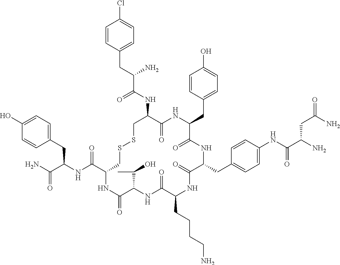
C1=C(O)C=CC(CC(NC(C2CSSCC(NC(C(CC3=CC=C(Cl)C=C3)N)=O)C(=O)NC(CC3=CC=C(O)C=C3)C(=O)NC(CC3=CC=C(NC(C(N)CC(=O)N)=O)C=C3)C(=O)NC(CCCCN)C(=O)NC(C(C)O)C(=O)N2)=O)C(N)=O)=C1
